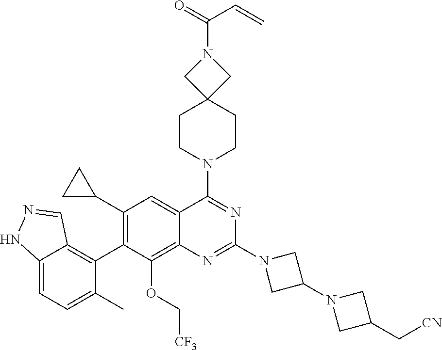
C12=CC=C(C)C(C3=C(C4CC4)C=C4C(=C3OC[CF3])N=C(N3CC(N5CC(C[CN])C5)C3)N=C4N3CCC4(CC3)CN(C(=O)C=C)C4)=C1C=NN2
